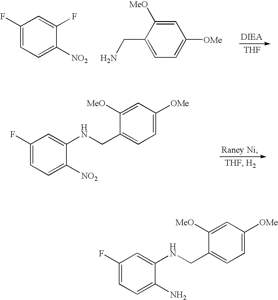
C1(F)=CC=C([NO2])C(F)=C1.C1=C([MeO])C(CN)=CC=C1[OMe].[THF].C1(F)=CC=C([NO2])C(NCC2=CC=C([OMe])C=C2[MeO])=C1.C1(F)=CC=C(N)C(NCC2=CC=C([OMe])C=C2[MeO])=C1
